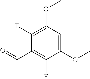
C1(F)=C(OC)C=C(OC)C(F)=C1C=O
